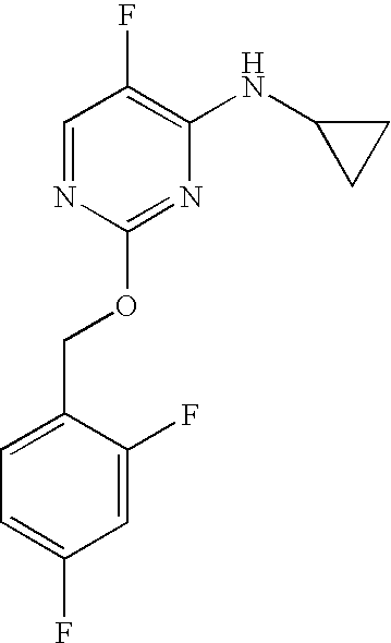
C1C(NC2=C(F)C=NC(OCC3=CC=C(F)C=C3F)=N2)C1
